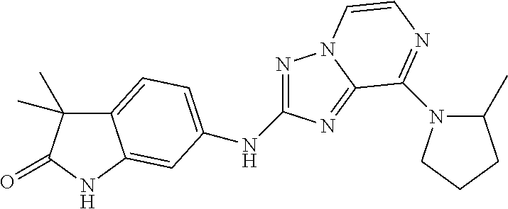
C12=CC=C(NC3=NN4C(=N3)C(N3C(C)CCC3)=NC=C4)C=C1NC(=O)C2(C)C
